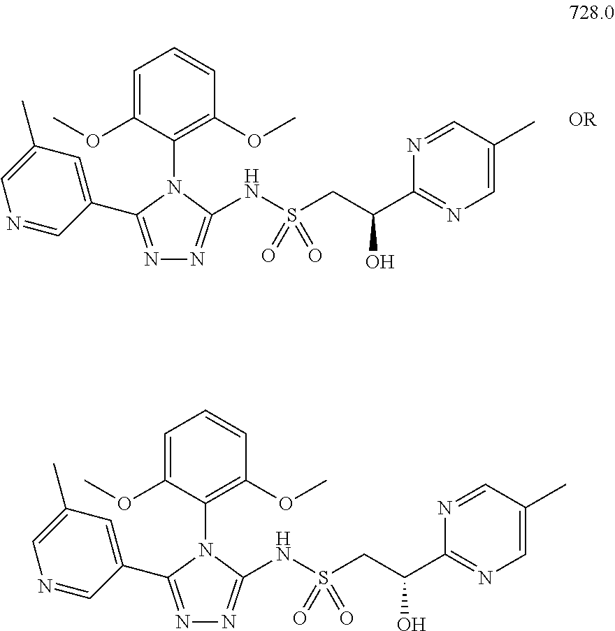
N1(C2=C(OC)C=CC=C2OC)C(C2=CC(C)=CN=C2)=NN=C1NS(CC(C1=NC=C(C)C=N1)O)(=O)=O.N1(C2=C(OC)C=CC=C2OC)C(C2=CC(C)=CN=C2)=NN=C1NS(CC(C1=NC=C(C)C=N1)O)(=O)=O
